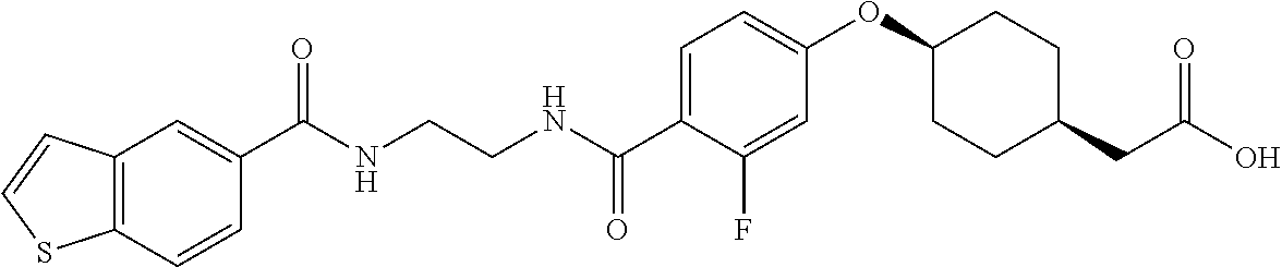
N(CCNC(C1=CC=C(OC2CCC(CC(O)=O)CC2)C=C1F)=O)C(=O)C1=CC2=C(C=C1)SC=C2
